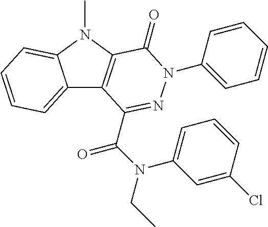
C12=CC=CC=C1N(C)C1=C2C(C(N(C2=CC=CC(Cl)=C2)CC)=O)=NN(C2=CC=CC=C2)C1=O
